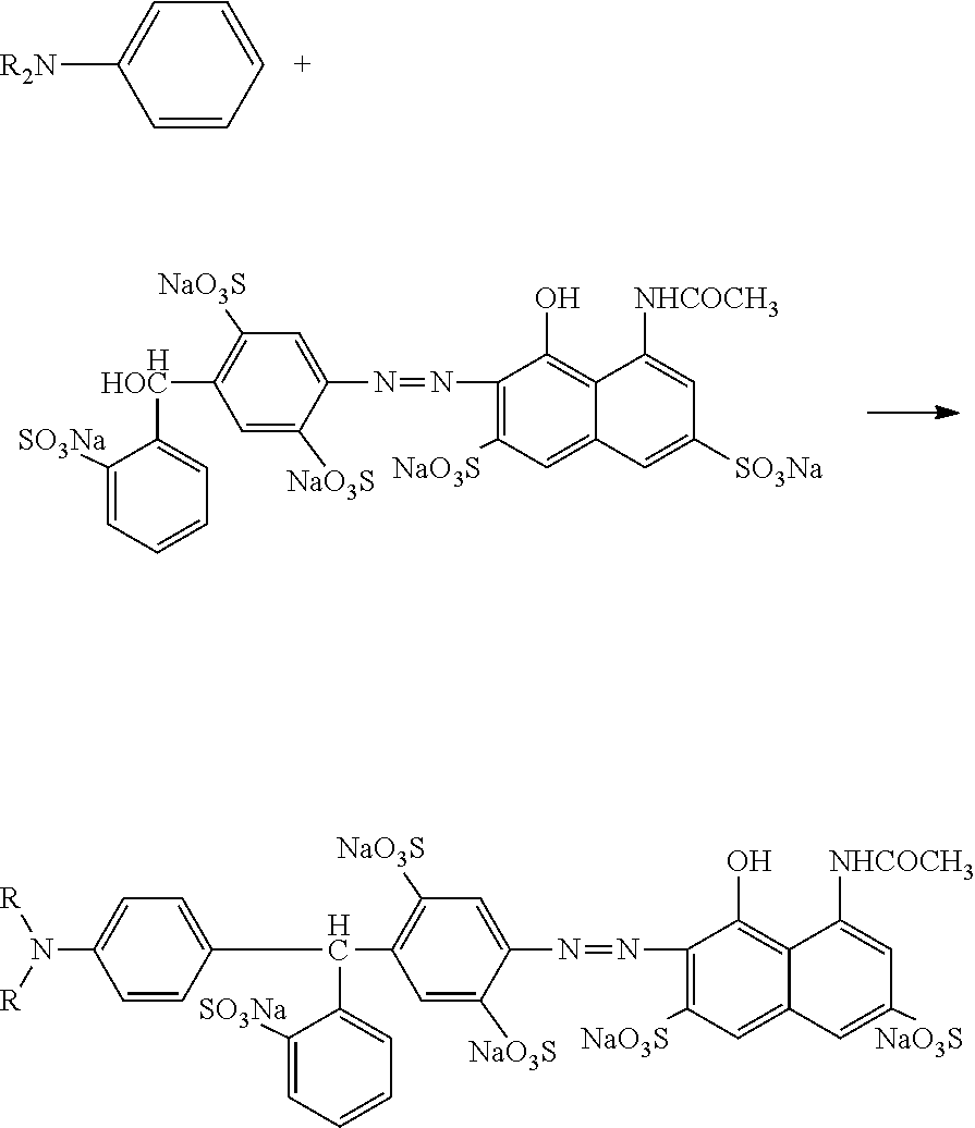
C1=C(N=NC2=C([NaO3S])C=C3C(=C2O)C([NHCOCH3])=CC([NaO3S])=C3)C([NaO3S])=CC(C(C2=CC=CC=C2[SO3Na])C2=CC=C(N([R])[R])C=C2)=C1[NaO3S].C1=CC=CC([R2N])=C1.C1=C(N=NC2=C([NaO3S])C=C3C(=C2O)C([NHCOCH3])=CC([SO3Na])=C3)C([NaO3S])=CC([HOC]C2=CC=CC=C2[SO3Na])=C1[NaO3S].[H]
